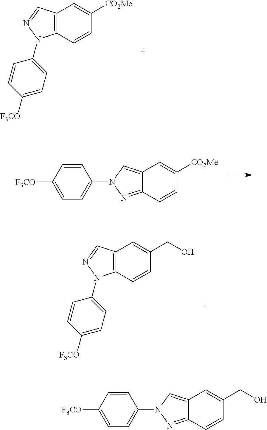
C12=C(C=CC([CO2Me])=C1)N(C1=CC=C([F3CO])C=C1)N=C2.C12=CN(C3=CC=C([F3CO])C=C3)N=C1C=CC([CO2Me])=C2.C12=C(C=CC(CO)=C1)N(C1=CC=C([F3CO])C=C1)N=C2.C12=CN(C3=CC=C([F3CO])C=C3)N=C1C=CC(CO)=C2
